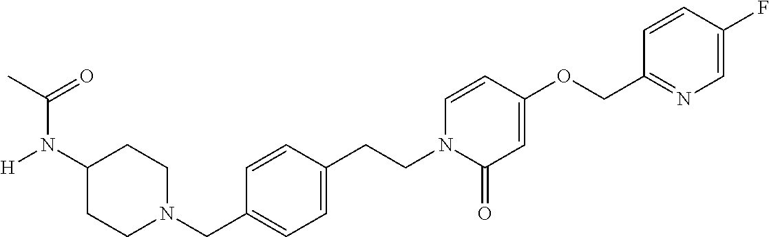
C1(N([H])C(=O)C)CCN(CC2=CC=C(CCN3C(=O)C=C(OCC4=NC=C(F)C=C4)C=C3)C=C2)CC1
